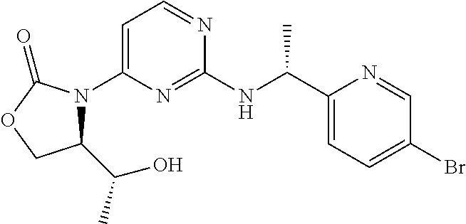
C1=C(N2C(C(C)O)COC2=O)N=C(NC(C2=CC=C(Br)C=N2)C)N=C1
